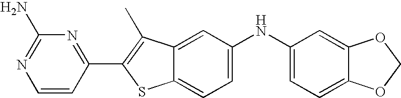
C1=CC(C2=C(C)C3=CC(NC4=CC=C5C(=C4)OCO5)=CC=C3S2)=NC(N)=N1
